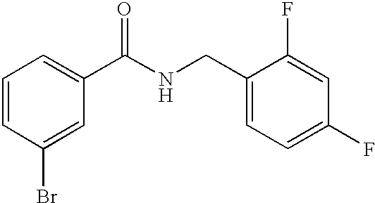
C1=CC(Br)=CC(C(NCC2=CC=C(F)C=C2F)=O)=C1
